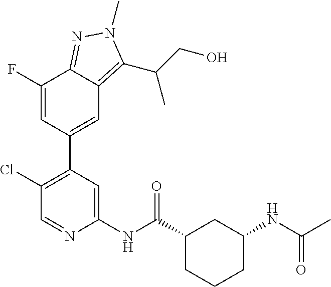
C1(F)=CC(C2=C(Cl)C=NC(NC(C3CCCC(NC(C)=O)C3)=O)=C2)=CC2=C(C(CO)C)N(C)N=C12
